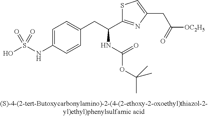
OS(NC1=CC=C(CC(C2=NC(CC(=O)[OC2H5])=CS2)NC(OC(C)(C)C)=O)C=C1)(=O)=O
